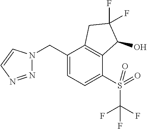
N1=NC=CN1CC1=CC=C(S(C(F)(F)F)(=O)=O)C2=C1CC(F)(F)C2O
